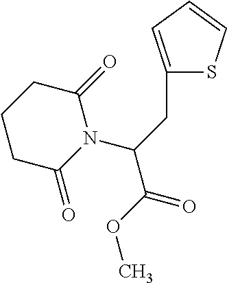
C1(CC(C(=O)OC)N2C(=O)CCCC2=O)=CC=CS1
